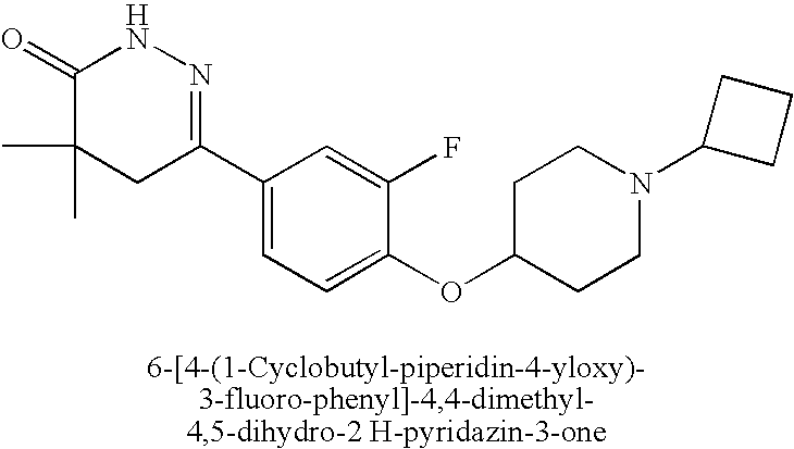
C1(=O)C(C)(C)CC(C2=CC=C(OC3CCN(C4CCC4)CC3)C(F)=C2)=NN1
